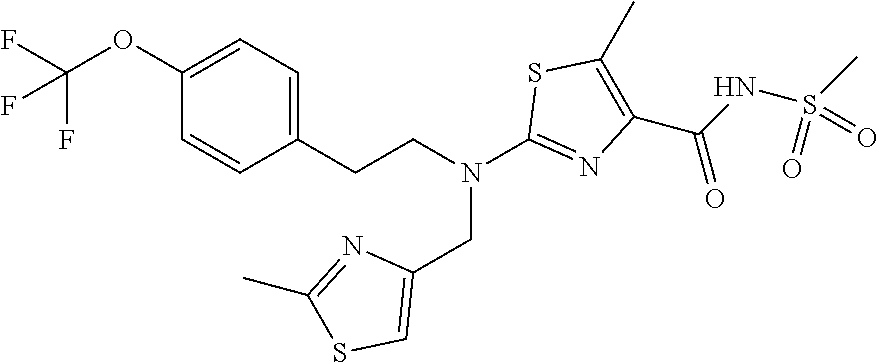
C1(CCN(C2=NC(C(=O)NS(C)(=O)=O)=C(C)S2)CC2=CSC(C)=N2)=CC=C(OC(F)(F)F)C=C1
